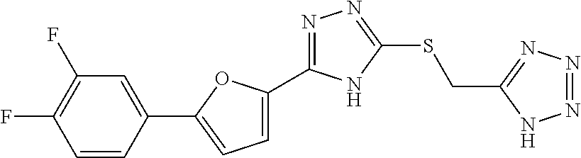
C1=C(C2=NN=C(SCC3=NN=NN3)N2)OC(C2=CC(F)=C(F)C=C2)=C1
